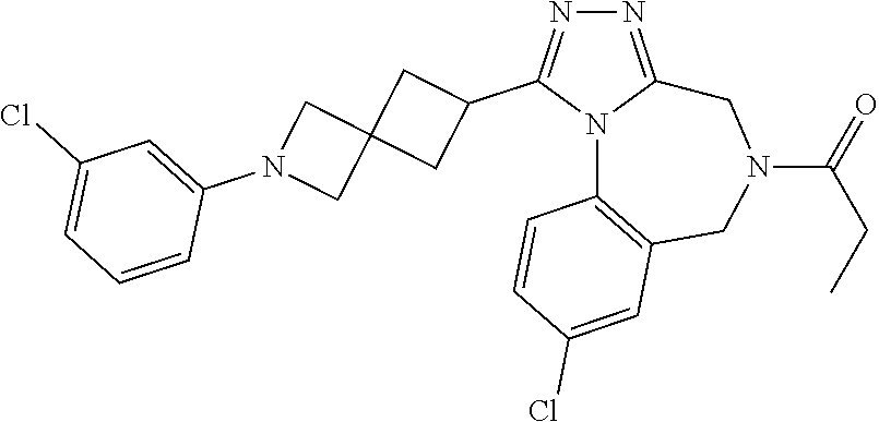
N1=C2N(C(C3CC4(C3)CN(C3=CC(Cl)=CC=C3)C4)=N1)C1=C(CN(C(=O)CC)C2)C=C(Cl)C=C1
